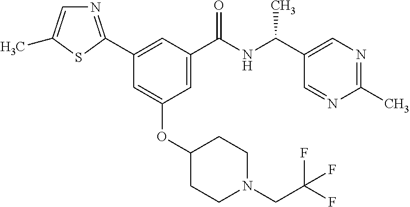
C1(C2=NC=C(C)S2)=CC(C(NC(C2=CN=C(C)N=C2)C)=O)=CC(OC2CCN(CC(F)(F)F)CC2)=C1
